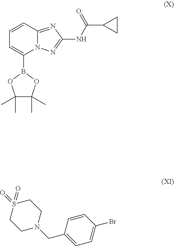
C1=CC2=NC(NC(=O)C3CC3)=NN2C(B2OC(C)(C)C(C)(C)O2)=C1.C1S(=O)(=O)CCN(CC2=CC=C(Br)C=C2)C1
